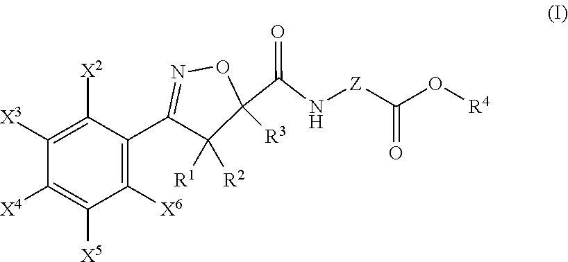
C1([X3])=C([X2])C(C2=NOC(C(N[Z]C(O[R4])=O)=O)([R3])C2([R1])[R2])=C([X6])C([X5])=C1[X4]
